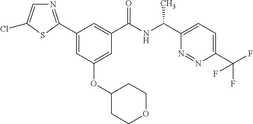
C1(C2=NC=C(Cl)S2)=CC(OC2CCOCC2)=CC(C(NC(C2=CC=C(C(F)(F)F)N=N2)C)=O)=C1
